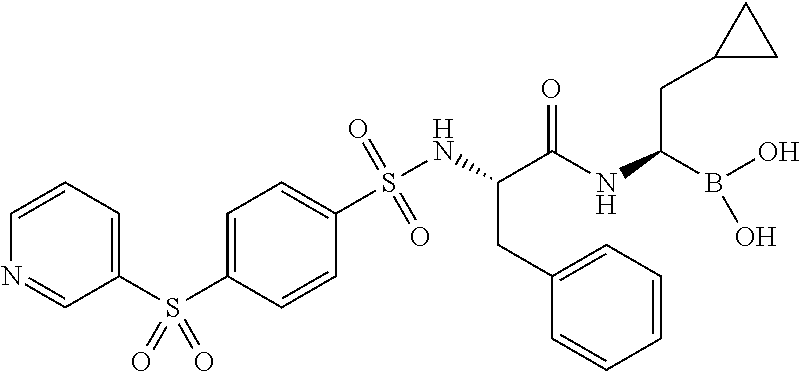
O=S(NC(C(NC(B(O)O)CC1CC1)=O)CC1=CC=CC=C1)(=O)C1=CC=C(S(C2=CC=CN=C2)(=O)=O)C=C1
